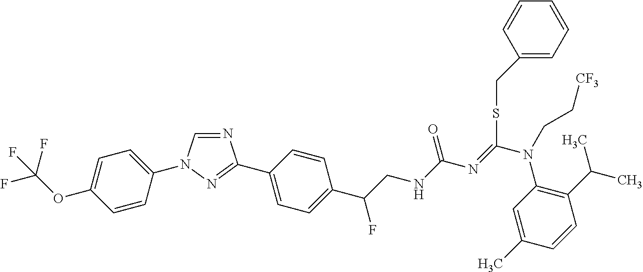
N1=CN(C2=CC=C(OC(F)(F)F)C=C2)N=C1C1=CC=C(C(CNC(N=C(N(C2=C(C(C)C)C=CC(C)=C2)CC[CF3])SCC2=CC=CC=C2)=O)F)C=C1
